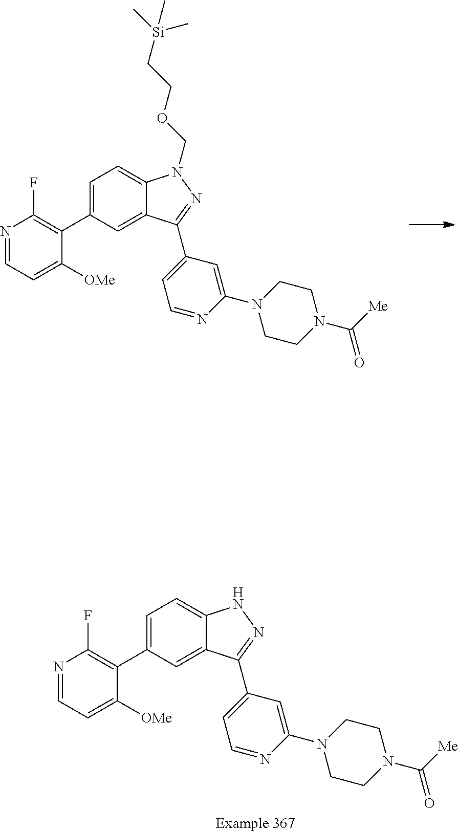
N1=CC=C([OMe])C(C2=CC=C3C(=C2)C(C2=CC=NC(N4CCN(C([Me])=O)CC4)=C2)=NN3COCC[Si](C)(C)C)=C1F.N1=CC=C([OMe])C(C2=CC=C3C(=C2)C(C2=CC=NC(N4CCN(C(=O)[Me])CC4)=C2)=NN3)=C1F
